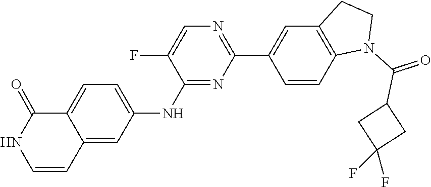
C1(C2=CC3=C(C=C2)N(C(=O)C2CC(F)(F)C2)CC3)=NC=C(F)C(NC2=CC=C3C(=C2)C=CNC3=O)=N1
